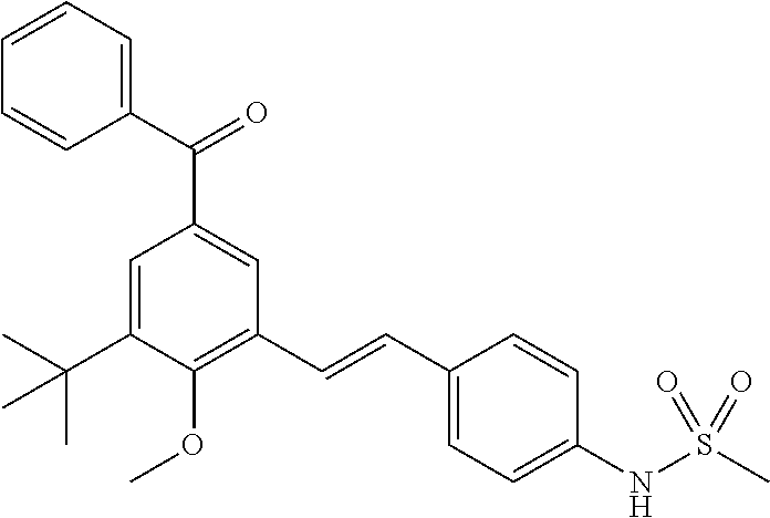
C1(C(C2=CC(C=CC3=CC=C(NS(C)(=O)=O)C=C3)=C(OC)C(C(C)(C)C)=C2)=O)=CC=CC=C1
